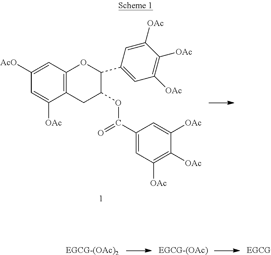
C12=C(CC(OC(C3=CC([OAc])=C([OAc])C([OAc])=C3)=O)C(C3=CC([OAc])=C([OAc])C([OAc])=C3)O1)C([OAc])=CC([AcO])=C2.[EGCG-(OAc)2].[EGCG-(OAc)].[EGCG]
